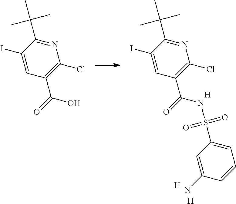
N1=C(C(C)(C)C)C(I)=CC(C(O)=O)=C1Cl.N1=C(C(C)(C)C)C(I)=CC(C(NS(C2=CC=CC(N)=C2)(=O)=O)=O)=C1Cl.[H].[H].[H]
